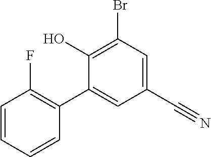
BrC1=C(O)C(C2=C(F)C=CC=C2)=CC(C#N)=C1
